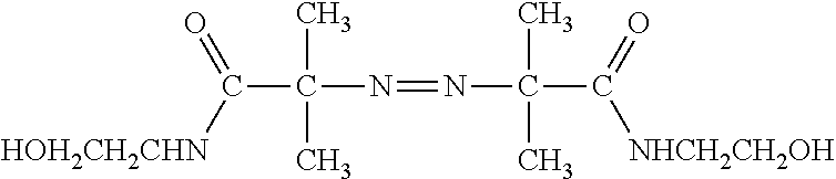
C(C(C)(C)N=NC(C)(C)C(=O)[NHCH2CH2OH])([HOH2CH2CHN])=O
